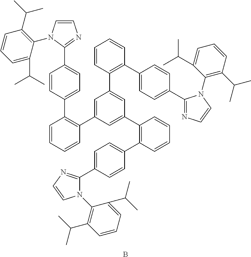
C1=CC=CC(C2=CC(C3=C(C4=CC=C(C5=NC=CN5C5=C(C(C)C)C=CC=C5C(C)C)C=C4)C=CC=C3)=CC(C3=C(C4=CC=C(C5=NC=CN5C5=C(C(C)C)C=CC=C5C(C)C)C=C4)C=CC=C3)=C2)=C1C1=CC=C(C2=NC=CN2C2=C(C(C)C)C=CC=C2C(C)C)C=C1.B
